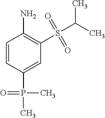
NC1=C(S(C(C)C)(=O)=O)C=C(P(=O)(C)C)C=C1
